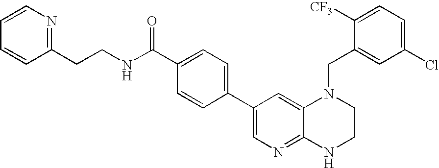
C1=CN=C(CCNC(C2=CC=C(C3=CN=C4C(=C3)N(CC3=CC(Cl)=CC=C3[CF3])CCN4)C=C2)=O)C=C1
